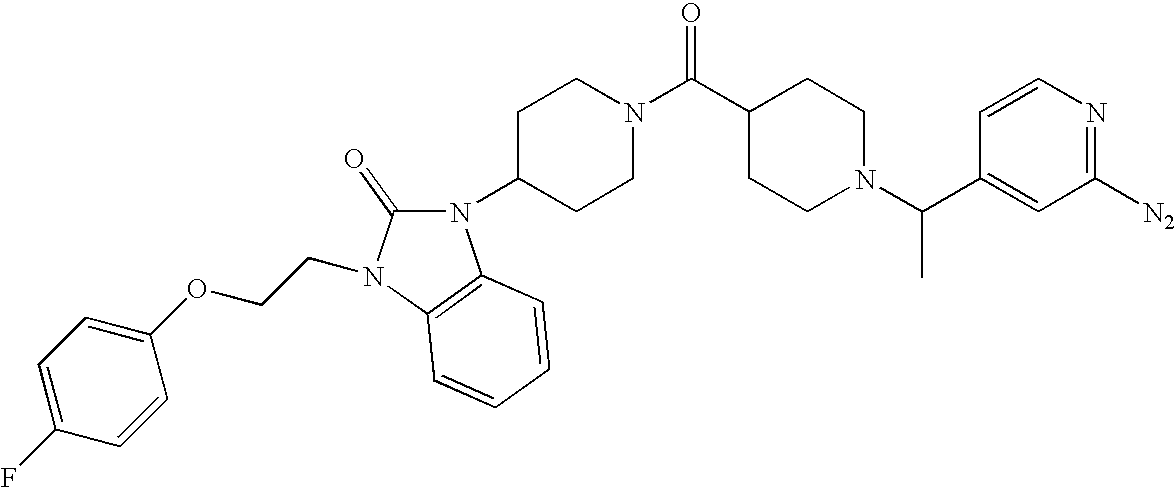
N1(C2CCN(C(=O)C3CCN(C(C4=CC([N2])=NC=C4)C)CC3)CC2)C(=O)N(CCOC2=CC=C(F)C=C2)C2=C1C=CC=C2
